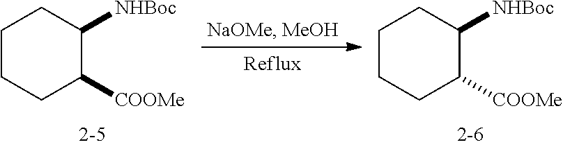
C1CCC([COOMe])C([NHBoc])C1.C1CCC([COOMe])C([NHBoc])C1
